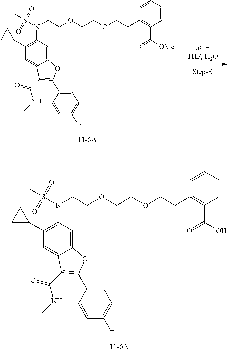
C(CC1=C(C(=O)O)C=CC=C1)OCCOCCN(S(C)(=O)=O)C1=C(C2CC2)C=C2C(=C1)OC(C1=CC=C(F)C=C1)=C2C(=O)NC.C(CC1=C(C(=O)[OMe])C=CC=C1)OCCOCCN(S(C)(=O)=O)C1=C(C2CC2)C=C2C(=C1)OC(C1=CC=C(F)C=C1)=C2C(=O)NC
